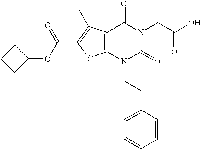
C12=C(N(CCC3=CC=CC=C3)C(=O)N(CC(O)=O)C1=O)SC(C(OC1CCC1)=O)=C2C
